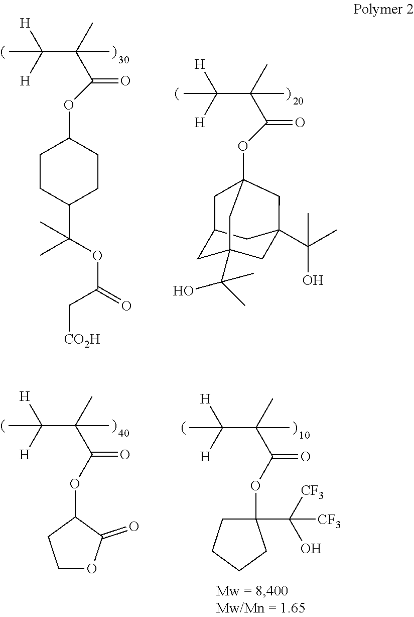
C1OC(=O)C(OC(C(C)(C)C([H])([H])C)=O)C1.O(C(C(C)(C)C([H])([H])C)=O)C1(C([CF3])(O)[CF3])CCCC1.O(C1CCC(C(C)(C)OC(=O)C[CO2H])CC1)C(C(C)(C)C([H])([H])C)=O.O(C12CC3CC(C(C)(C)O)(CC(C(O)(C)C)(C3)C1)C2)C(C(C)(C)C([H])([H])C)=O
